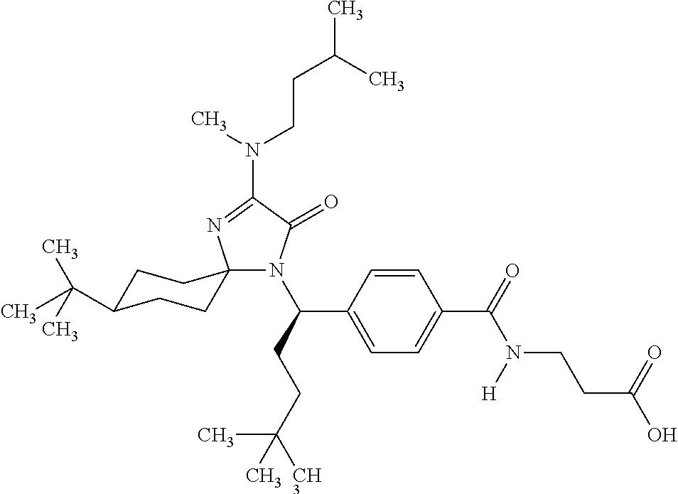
N1(C(CCC([CH3])(C)C)C2=CC=C(C(=O)N(CCC(O)=O)[H])C=C2)C(=O)C(N(CCC(C)C)C)=NC12CCC(C(C)(C)C)CC2
